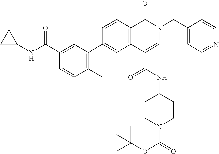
C1=C(C(NC2CC2)=O)C=CC(C)=C1C1=CC2=C(C=C1)C(=O)N(CC1=CC=NC=C1)C=C2C(NC1CCN(C(=O)OC(C)(C)C)CC1)=O
